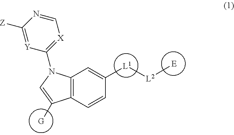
[L1]([L2][E])C1=CC2=C(C=C1)C([G])=CN2C1=[X]C=NC([Z])=[Y]1
